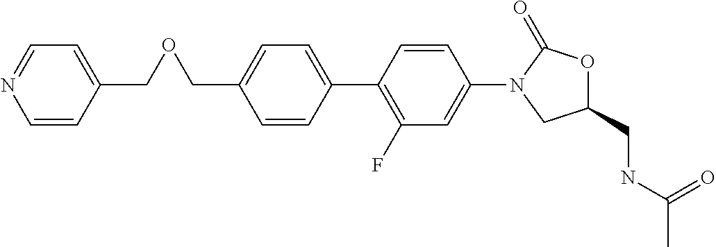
C1=CC(C2=C(F)C=C(N3CC(CNC(C)=O)OC3=O)C=C2)=CC=C1COCC1=CC=NC=C1
